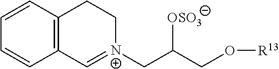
C1=CC2=C(C=C1)C=[N+](CC(CO[R13])[OSO3])CC2
